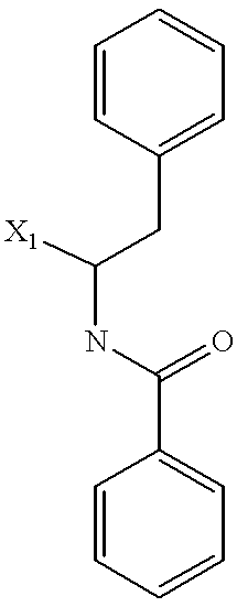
C1=CC(CC(NC(C2=CC=CC=C2)=O)[X1])=CC=C1
